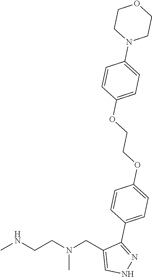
CNCCN(CC1=CNN=C1C1=CC=C(OCCOC2=CC=C(N3CCOCC3)C=C2)C=C1)C
